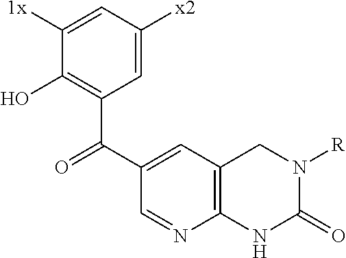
C1(O)=C(C(=O)C2=CC3=C(N=C2)NC(=O)N([R])C3)C=C([x2])C=C1[1x]
